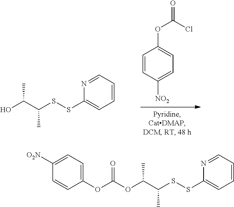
C(C)(SSC1=CC=CC=N1)C(O)C.C1=CC([NO2])=CC=C1OC(Cl)=O.C(C)(SSC1=CC=CC=N1)C(OC(OC1=CC=C([O2N])C=C1)=O)C
